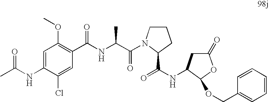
O=C(NC1=CC(OC)=C(C(NC(C(=O)N2CCCC2C(=O)NC2CC(=O)OC2OCC2=CC=CC=C2)C)=O)C=C1Cl)C
